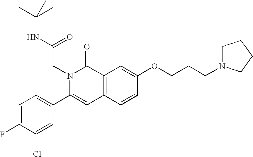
C1=C(F)C(Cl)=CC(C2=CC3=C(C(=O)N2CC(=O)NC(C)(C)C)C=C(OCCCN2CCCC2)C=C3)=C1
